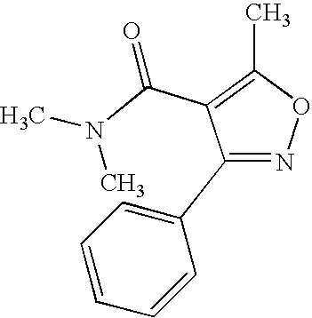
C1(C2=NOC(C)=C2C(N(C)C)=O)=CC=CC=C1
